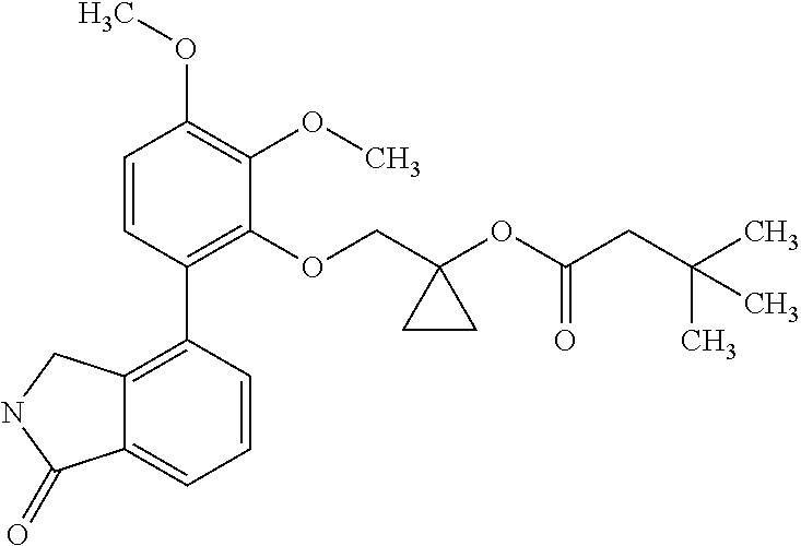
C1=CC(C2=C3C(=CC=C2)C(=O)NC3)=C(OCC2(OC(CC(C)(C)C)=O)CC2)C(OC)=C1OC
